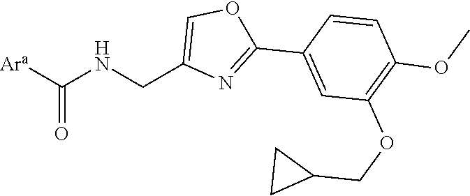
N(CC1=COC(C2=CC(OCC3CC3)=C(OC)C=C2)=N1)C([Ara])=O
